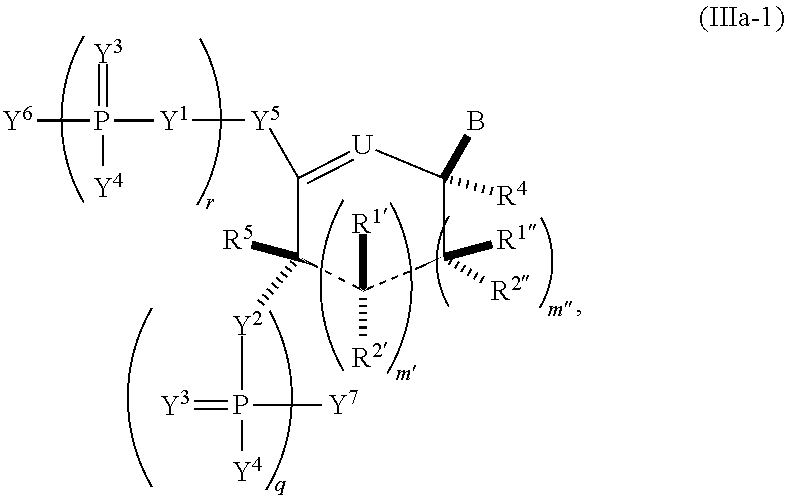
C1([Y5][Y1]P(=[Y3])([Y4])[Y6])=[U]C(B)([R4])C([R1])([R2])C([R1])([R2])C1([R5])[Y2]P(=[Y3])([Y4])[Y7]
